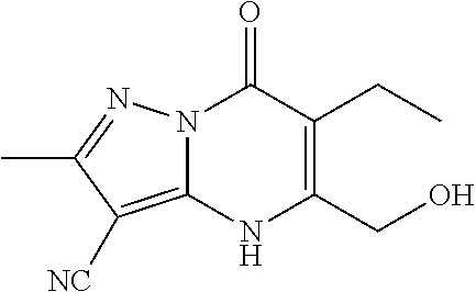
N12C(=C([NC])C(C)=N1)NC(CO)=C(CC)C2=O
